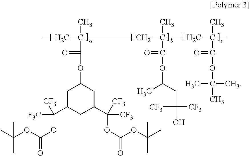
CCC(C)(CC(C)(CC(C)(C)C(=O)OC(C)(C)C)C(=O)OC(C)CC([CF3])([CF3])O)C(=O)OC1CC(C(OC(=O)OC(C)(C)C)([F3C])[CF3])CC(C([CF3])([CF3])OC(OC(C)(C)C)=O)C1
